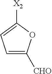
C1([X2])=CC=C([CHO])O1
